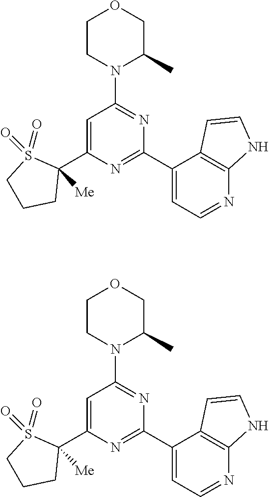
C1=C(C2([Me])S(=O)(=O)CCC2)N=C(C2=CC=NC3=C2C=CN3)N=C1N1C(C)COCC1.C1=C(C2([Me])S(=O)(=O)CCC2)N=C(C2=CC=NC3=C2C=CN3)N=C1N1C(C)COCC1
